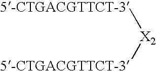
[X2]([5-CTGACGTTCT-3])[5-CTGACGTTCT-3]
